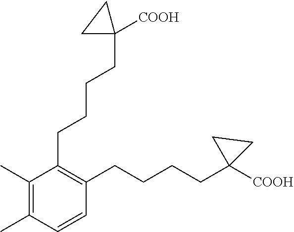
C1(CCCCC2([COOH])CC2)=C(CCCCC2([COOH])CC2)C=CC(C)=C1C
